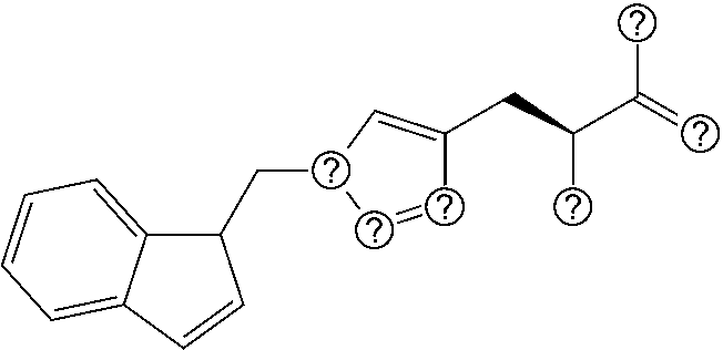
C1(CC2C=CC(CC(C(=C)C)C)=C2)C2=CC=CC=C2C=C1
